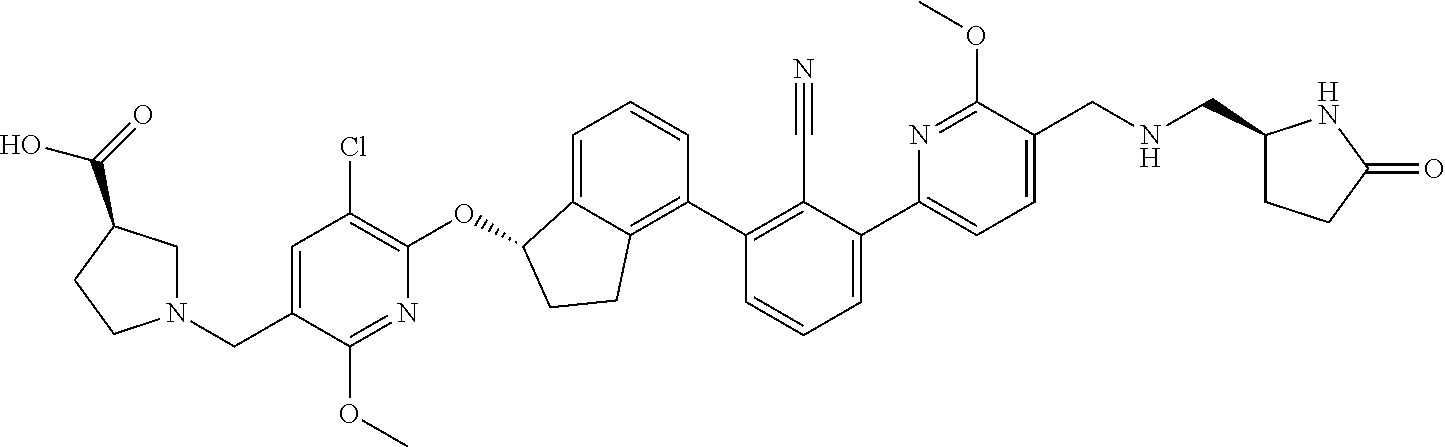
C(C1=CC(Cl)=C(OC2C3=CC=CC(C4=C(C#N)C(C5=CC=C(CNCC6CCC(=O)N6)C(OC)=N5)=CC=C4)=C3CC2)N=C1OC)N1CC(C(O)=O)CC1
